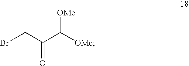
BrCC(C([OMe])[OMe])=O
